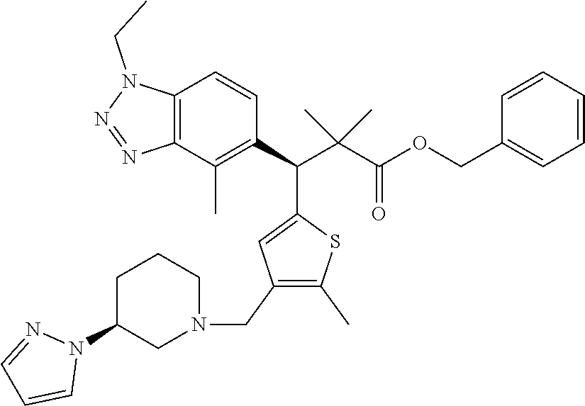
C12=C(C(C)=C(C(C(C(OCC3=CC=CC=C3)=O)(C)C)C3=CC(CN4CCCC(N5N=CC=C5)C4)=C(C)S3)C=C1)N=NN2CC
